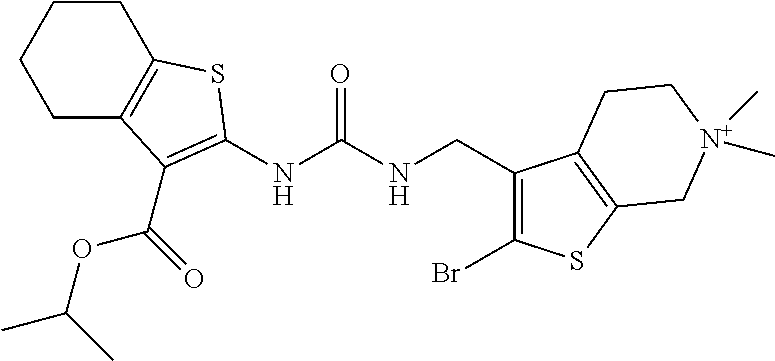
C1C2=C(CCC1)SC(NC(NCC1=C(Br)SC3=C1CC[N+](C)(C)C3)=O)=C2C(OC(C)C)=O
